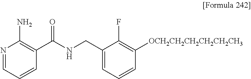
N1=CC=CC(C(NCC2=CC=CC([OCH2CH2CH2CH2CH2CH3])=C2F)=O)=C1N
